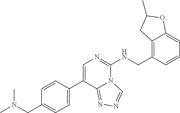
CN(CC1=CC=C(C2=CN=C(NCC3=C4C(=CC=C3)OC(C)C4)N3C2=NN=C3)C=C1)C
